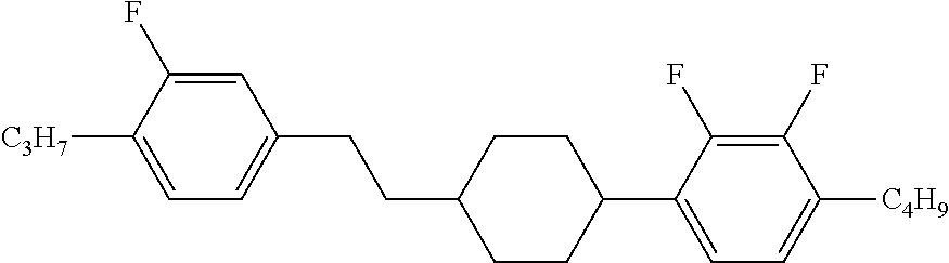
C1=C(F)C([C3H7])=CC=C1CCC1CCC(C2=CC=C([C4H9])C(F)=C2F)CC1
